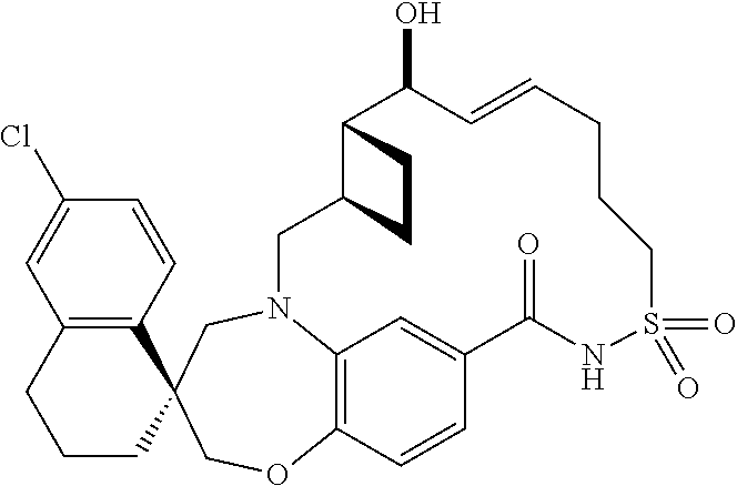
C1=CC(Cl)=CC2=C1C1(CCC2)CN2C3=C(C=CC(=C3)C(=O)NS(=O)(=O)CCCC=CC(O)C3C(C2)CC3)OC1
